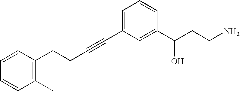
C(C1=C(C)C=CC=C1)CC#CC1=CC=CC(C(CCN)O)=C1
